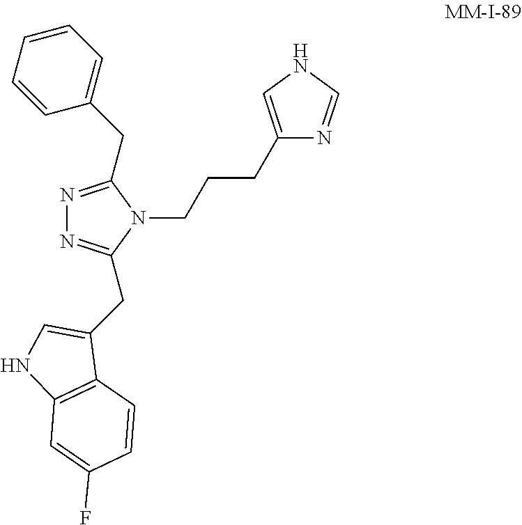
N1=C(CC2=CC=CC=C2)N(CCCC2=CNC=N2)C(CC2=CNC3=C2C=CC(F)=C3)=N1
